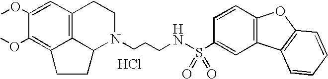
C12=C3C=C(OC)C(OC)=C1CCC2N(CCCNS(C1=CC2=C(C=C1)OC1=C2C=CC=C1)(=O)=O)CC3.Cl
